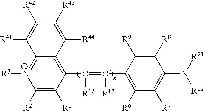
C1(C(=C(C2=C([R6])C([R7])=C(N([R21])[R22])C([R8])=C2[R9])[R17])[R16])=C2C(=[N+]([R3])C([R2])=C1[R1])C([R41])=C([R42])C([R43])=C2[R44]
